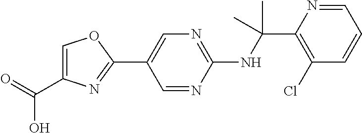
N(C(C1=C(Cl)C=CC=N1)(C)C)C1=NC=C(C2=NC(C(=O)O)=CO2)C=N1
